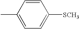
C1=C(C)C=CC([SCH3])=C1
